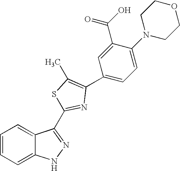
C1=CC=C2C(=C1)NN=C2C1=NC(C2=CC=C(N3CCOCC3)C(C(O)=O)=C2)=C(C)S1
